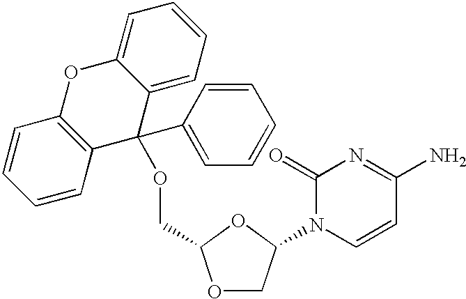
O1CC(N2C=CC(N)=NC2=O)OC1COC1(C2=CC=CC=C2)C2=CC=CC=C2OC2=C1C=CC=C2
